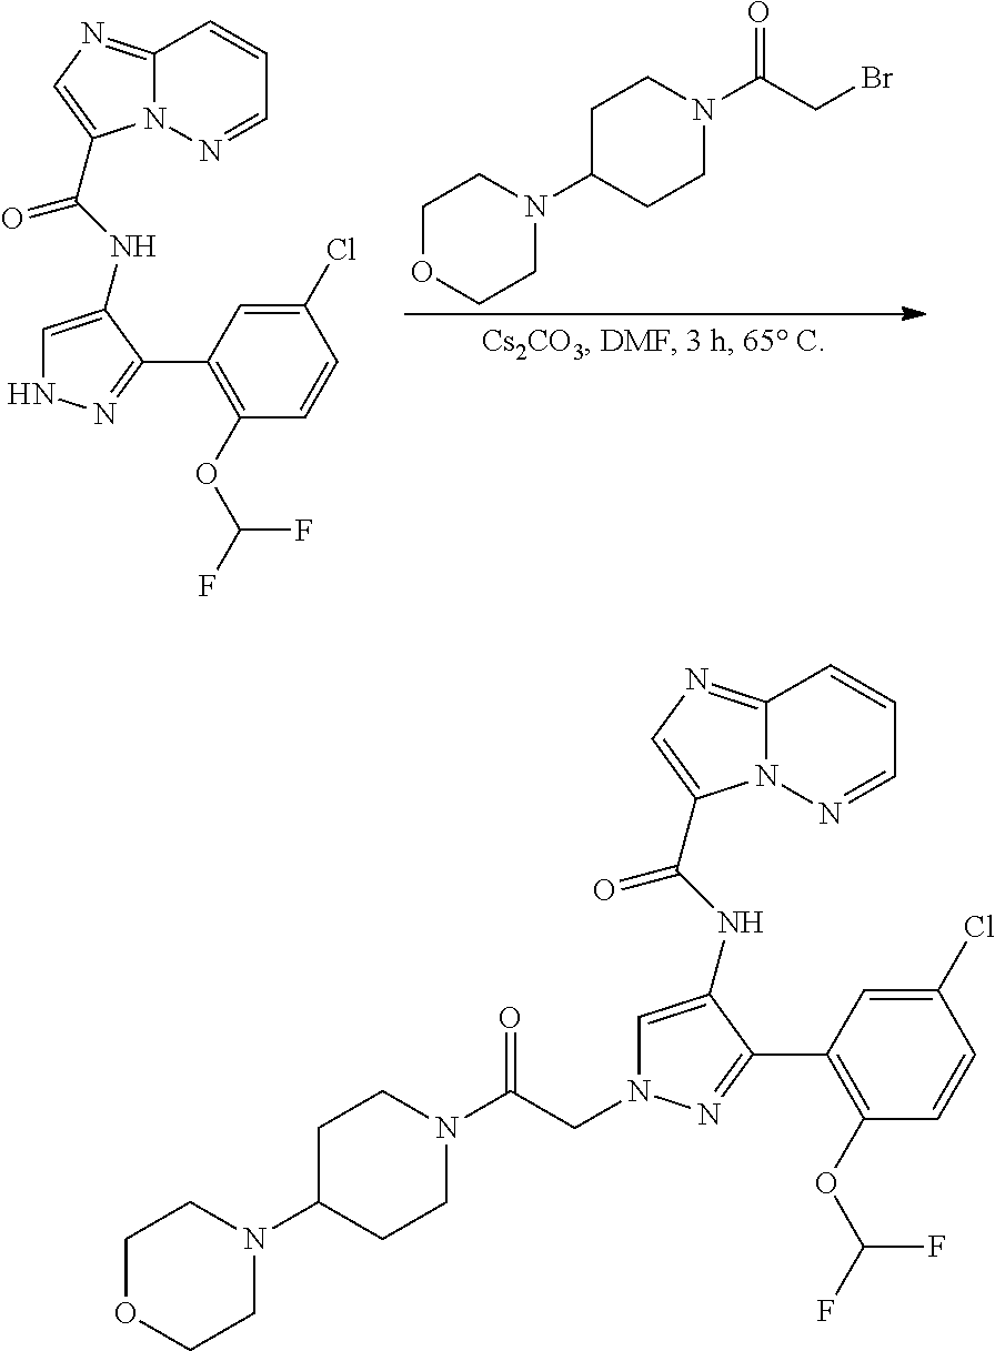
C1(Cl)=CC(C2=NNC=C2NC(=O)C2=CN=C3N2N=CC=C3)=C(OC(F)F)C=C1.C1OCCN(C2CCN(C(CBr)=O)CC2)C1.C1(Cl)=CC(C2=NN(CC(N3CCC(N4CCOCC4)CC3)=O)C=C2NC(=O)C2=CN=C3N2N=CC=C3)=C(OC(F)F)C=C1
